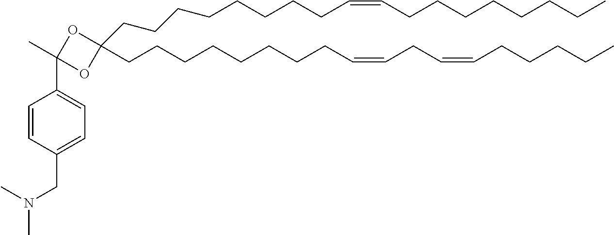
C1=CC(CN(C)C)=CC=C1C1(C)OC(CCCCCCCCC=CCCCCCCCC)(CCCCCCCCC=CCC=CCCCCC)O1
